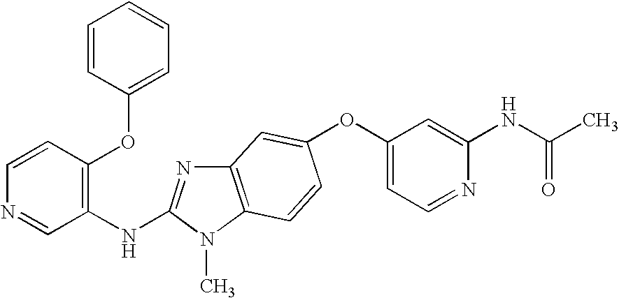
O(C1=CC=NC(NC(C)=O)=C1)C1=CC2=C(N(C)C(NC3=C(OC4=CC=CC=C4)C=CN=C3)=N2)C=C1
